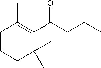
C1=CCC(C)(C)C(C(CCC)=O)=C1C
